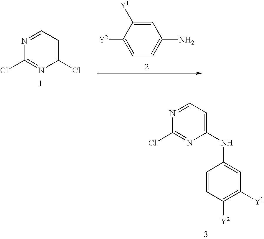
C1(NC2=CC([Y1])=C([Y2])C=C2)=CC=NC(Cl)=N1.C1(Cl)=CC=NC(Cl)=N1.C1=C([Y1])C([Y2])=CC=C1N
